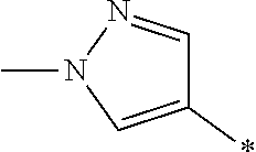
N1(C)C=C(*)C=N1
